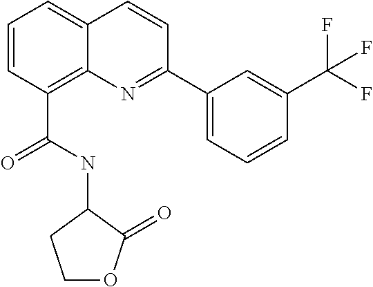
C(C1=C2C(=CC=C1)C=CC(C1=CC=CC(C(F)(F)F)=C1)=N2)(NC1CCOC1=O)=O
